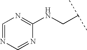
C(C(C)C)NC1=NC=NC=N1
